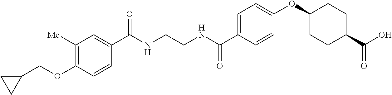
C1(C(NCCNC(C2=CC=C(OC3CCC(C(O)=O)CC3)C=C2)=O)=O)=CC([Me])=C(OCC2CC2)C=C1
